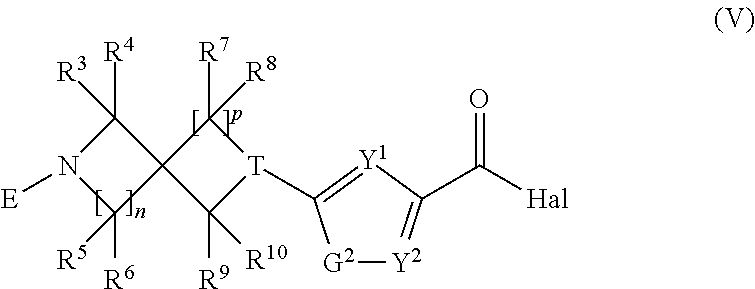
[E]N1C([R6])([R5])C2(C1([R4])[R3])C([R9])([R10])[T](C1=[Y1]C(C([Hal])=O)=[Y2][G2]1)C2([R7])[R8]
